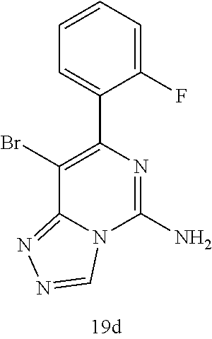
BrC1=C(C2=CC=CC=C2F)N=C(N)N2C1=NN=C2
